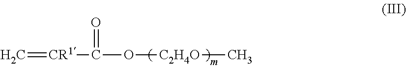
C=[CR1]C(O[C2H4O]C)=O
